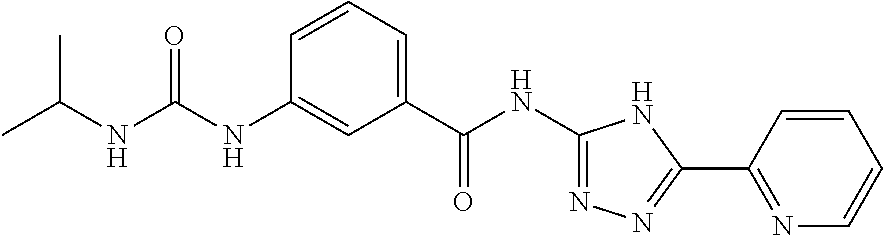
CC(NC(NC1=CC(C(NC2=NN=C(C3=NC=CC=C3)N2)=O)=CC=C1)=O)C
